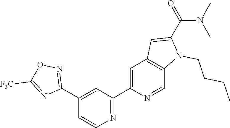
N1=C(C2=CC3=C(C=N2)N(CCCC)C(C(=O)N(C)C)=C3)C=C(C2=NOC([F3C])=N2)C=C1
